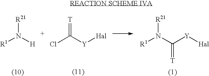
[R21]N([R1])[H].[T]=C(Cl)[Y][Hal].[R1]N(C([Y][Hal])=[T])[R21]
